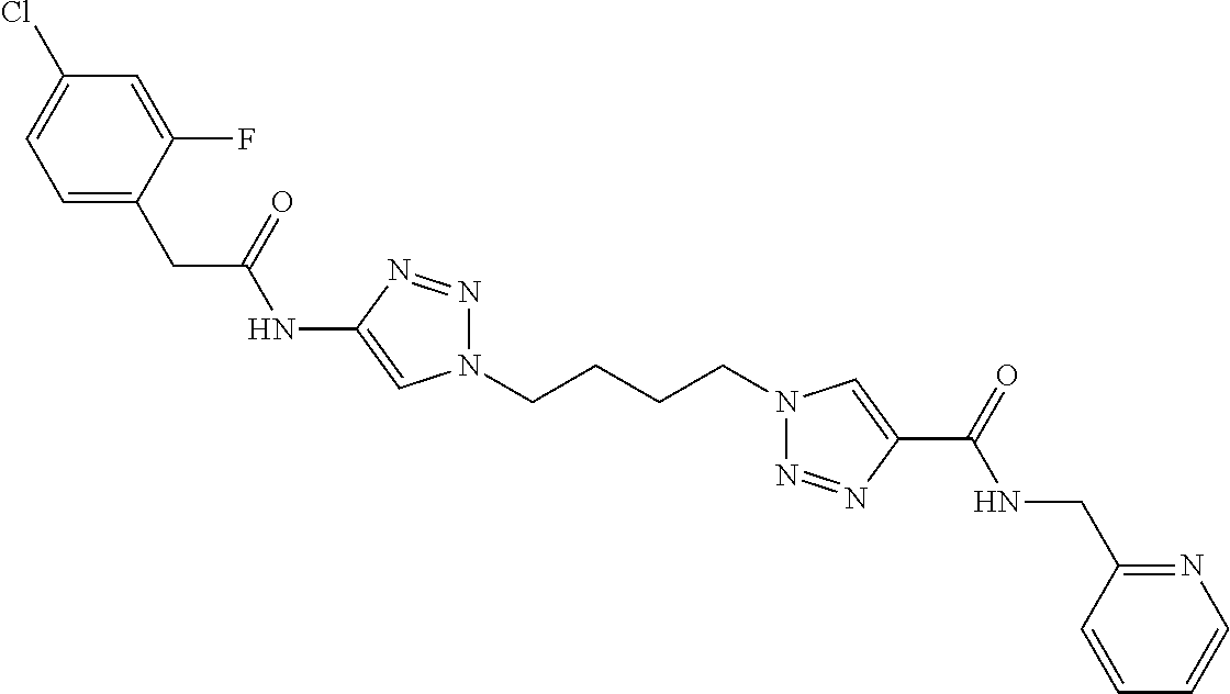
C1(NC(CC2=CC=C(Cl)C=C2F)=O)=CN(CCCCN2N=NC(C(=O)NCC3=NC=CC=C3)=C2)N=N1
